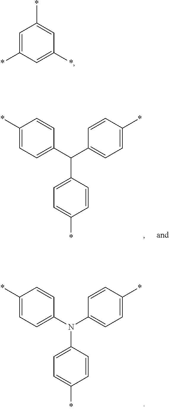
C1=C(C(C2=CC=C(*)C=C2)C2=CC=C(*)C=C2)C=CC(*)=C1.C1=C(N(C2=CC=C(*)C=C2)C2=CC=C(*)C=C2)C=CC(*)=C1.C1=C(*)C=C(*)C=C1*
